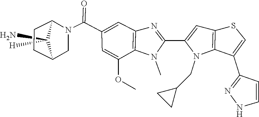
C12CCC(CN1C(C1=CC3=C(N(C)C(C4=CC5=C(N4CC4CC4)C(C4=NNC=C4)=CS5)=N3)C(OC)=C1)=O)C2(N)[H]
